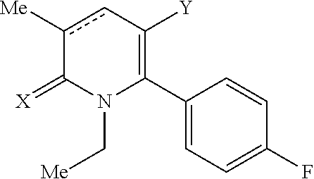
C1(C2=C([Y])cc([Me])C(=[X])N2C[Me])=CC=C(F)C=C1
